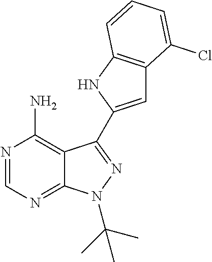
C12=C(N)N=CN=C1N(C(C)(C)C)N=C2C1=CC2=C(N1)C=CC=C2Cl
